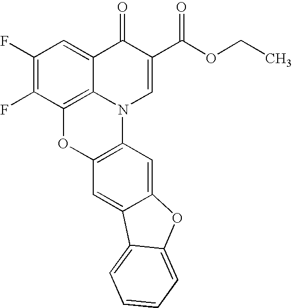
C1(F)=C(F)C2=C3C(=C1)C(=O)C(C(OCC)=O)=CN3C1=C(O2)C=C2C(=C1)OC1=CC=CC=C21
